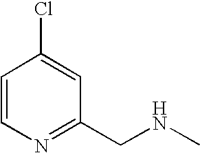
ClC1=CC(CNC)=NC=C1
